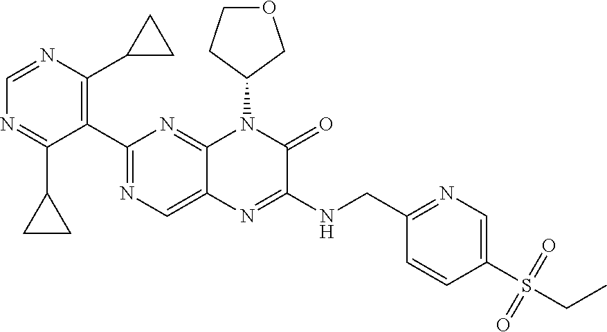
C1=NC(C2CC2)=C(C2=NC=C3C(=N2)N(C2CCOC2)C(=O)C(NCC2=NC=C(S(CC)(=O)=O)C=C2)=N3)C(C2CC2)=N1
